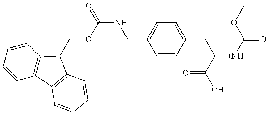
C1=CC=CC2=C1C1=C(C2COC(NCC2=CC=C(CC(C(=O)O)NC(OC)=O)C=C2)=O)C=CC=C1
